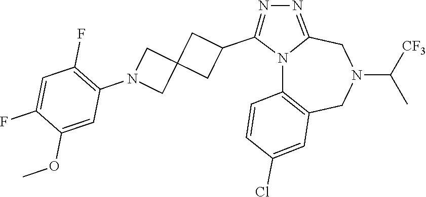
N12C3=C(CN(C([CF3])C)CC1=NN=C2C1CC2(C1)CN(C1=C(F)C=C(F)C(OC)=C1)C2)C=C(Cl)C=C3
